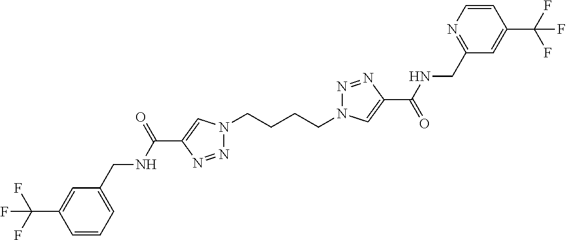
N1(CCCCN2N=NC(C(=O)NCC3=NC=CC(C(F)(F)F)=C3)=C2)N=NC(C(NCC2=CC=CC(C(F)(F)F)=C2)=O)=C1
